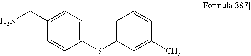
C1(SC2=CC=CC(C)=C2)=CC=C(CN)C=C1
